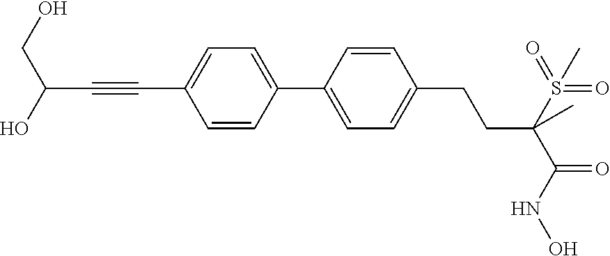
C1(C2=CC=C(C#CC(CO)O)C=C2)=CC=C(CCC(C(=O)NO)(S(=O)(=O)C)C)C=C1
